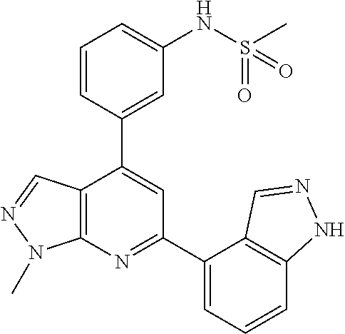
C12=C(N=C(C3=CC=CC4=C3C=NN4)C=C1C1=CC(NS(C)(=O)=O)=CC=C1)N(C)N=C2
